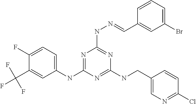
C1(NC2=NC(NN=CC3=CC(Br)=CC=C3)=NC(NCC3=CN=C(Cl)C=C3)=N2)=CC=C(F)C(C(F)(F)F)=C1
